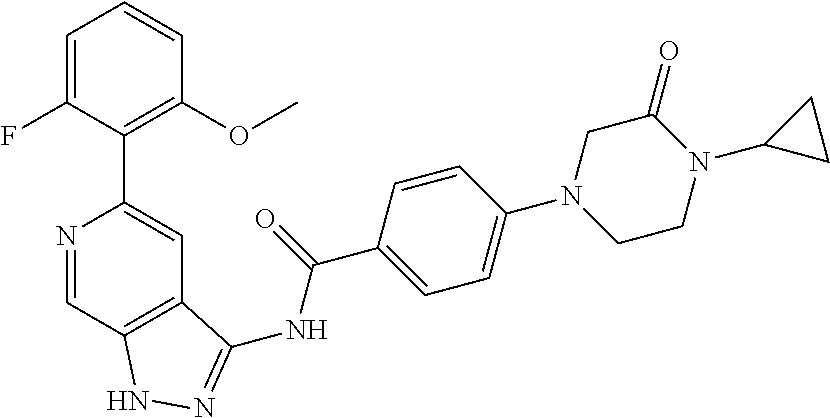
N1=CC2=C(C=C1C1=C(OC)C=CC=C1F)C(NC(C1=CC=C(N3CCN(C4CC4)C(=O)C3)C=C1)=O)=NN2
